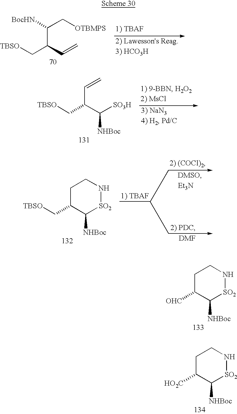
C(C(C=C)C[TBSO])(C[OTBMPS])[BocHN].C(C(C([SO3H])[NHBoc])C[TBSO])=C.C1C(C[TBSO])C([NHBoc])[SO2]NC1.[Et3N].[DMF].C1C([OHC])C([NHBoc])[SO2]NC1.C1C([HO2C])C([NHBoc])[SO2]NC1
